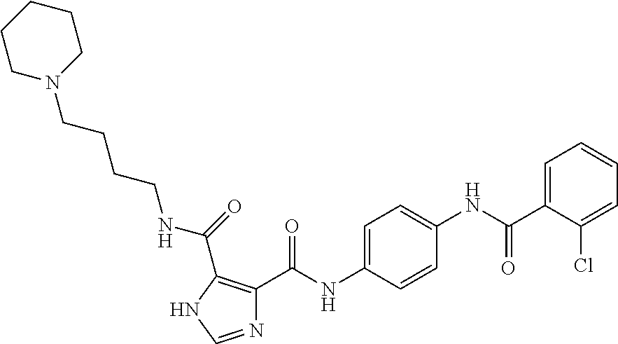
N1=CNC(C(NCCCCN2CCCCC2)=O)=C1C(NC1=CC=C(NC(C2=CC=CC=C2Cl)=O)C=C1)=O
